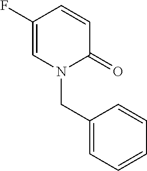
C1=CC(F)=CN(CC2=CC=CC=C2)C1=O
